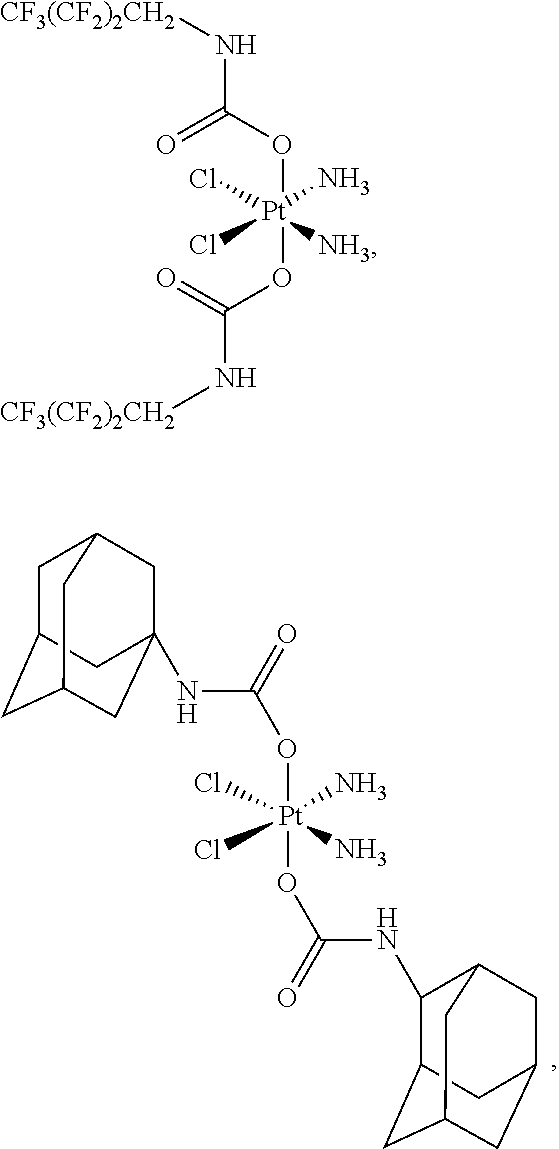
O([Pt](OC(=O)NC1C2CC3CC(CC1C3)C2)(Cl)(Cl)(N)N)C(=O)NC12CC3CC(CC(C1)C3)C2.[CF3(CF2)2CH2]NC(O[Pt](OC(=O)N[CF3(CF2)2CH2])(Cl)(Cl)(N)[NH3])=O
